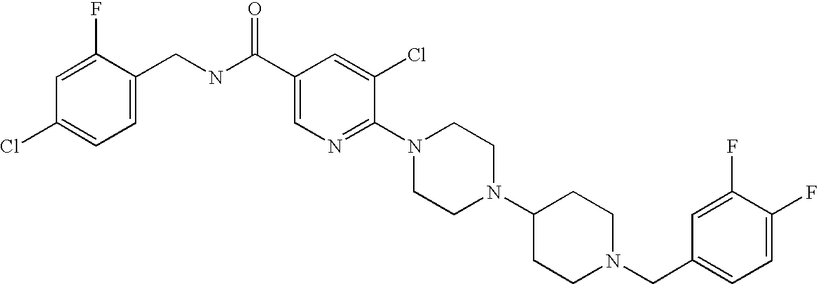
C1(F)=CC=C(CN2CCC(N3CCN(C4=NC=C(C(NCC5=CC=C(Cl)C=C5F)=O)C=C4Cl)CC3)CC2)C=C1F
